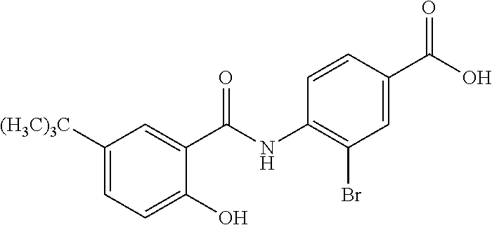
C1([(H3C)3C])=CC=C(O)C(C(NC2=C(Br)C=C(C(O)=O)C=C2)=O)=C1
